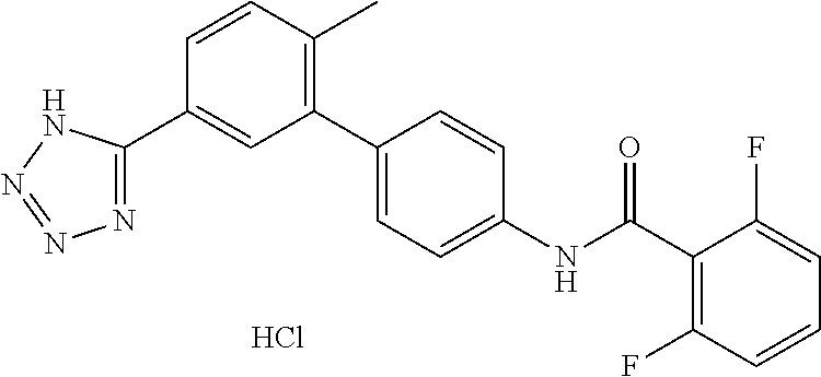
N1=C(C2=CC(C3=CC=C(NC(C4=C(F)C=CC=C4F)=O)C=C3)=C(C)C=C2)NN=N1.Cl
